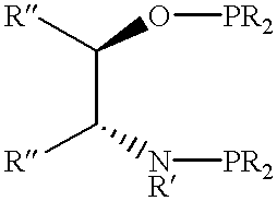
O([PR2])C([R])C([NR][PR2])[R]
